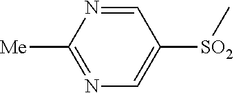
[SO2](C1=CN=C([Me])N=C1)C
